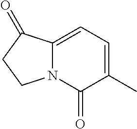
C12=CC=C(C)C(=O)N1CCC2=O
